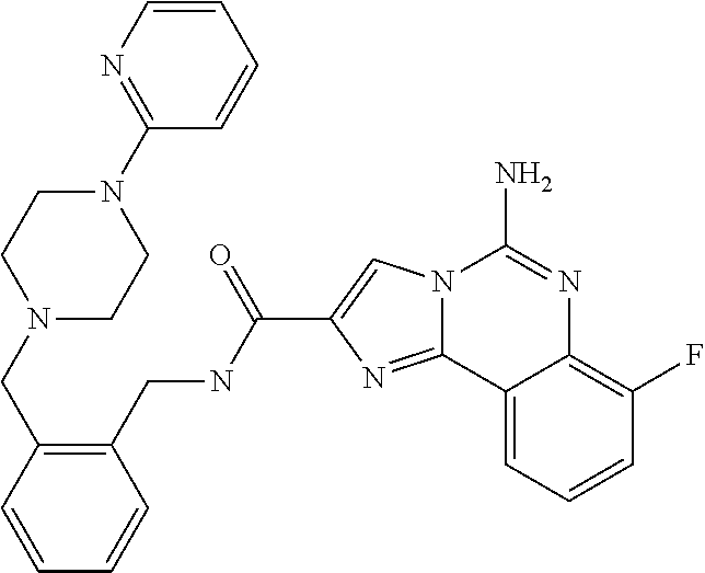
N12C(=NC(C(NCC3=C(CN4CCN(C5=NC=CC=C5)CC4)C=CC=C3)=O)=C1)C1=CC=CC(F)=C1N=C2N
